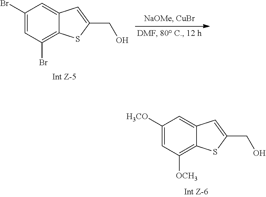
C1([H3CO])=CC([OCH3])=C2C(=C1)C=C(CO)S2.C1(Br)=CC(Br)=C2C(=C1)C=C(CO)S2
